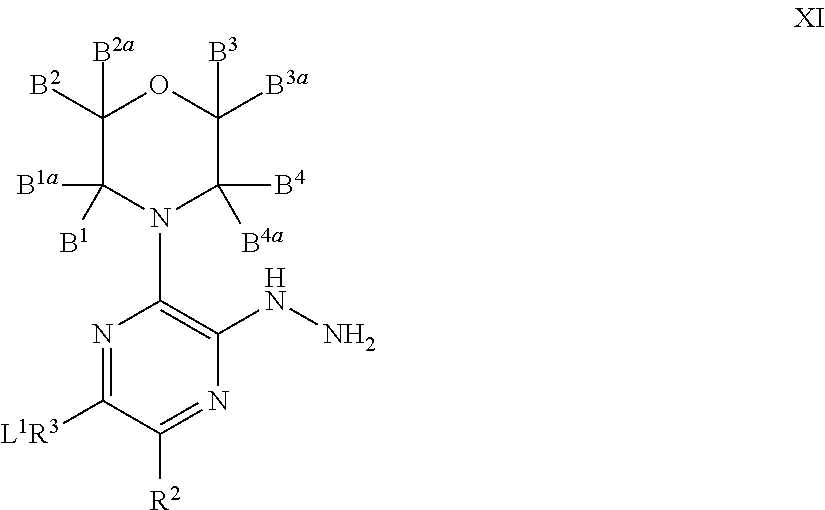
C1([B2a])([B2])C([B1a])([B1])N(C2=C(NN)N=C([R2])C([L1R3])=N2)C([B4])([B4a])C([B3])([B3a])O1
